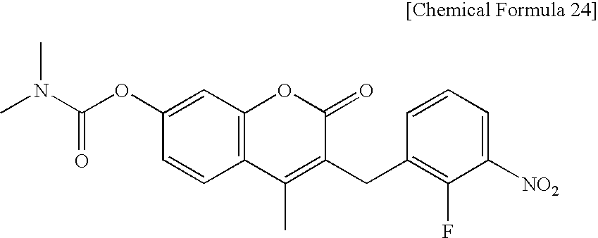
CN(C)C(=O)OC1=CC2=C(C=C1)C(C)=C(CC1=C(F)C([NO2])=CC=C1)C(=O)O2
